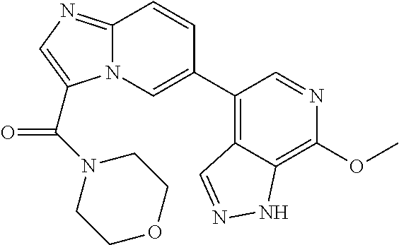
C1(C2=CN3C(=NC=C3C(N3CCOCC3)=O)C=C2)=C2C(=C(OC)N=C1)NN=C2
